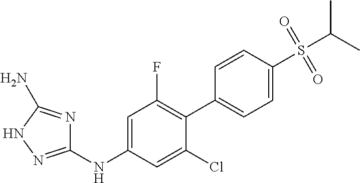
C1(C2=C(F)C=C(NC3=NNC(N)=N3)C=C2Cl)=CC=C(S(C(C)C)(=O)=O)C=C1
